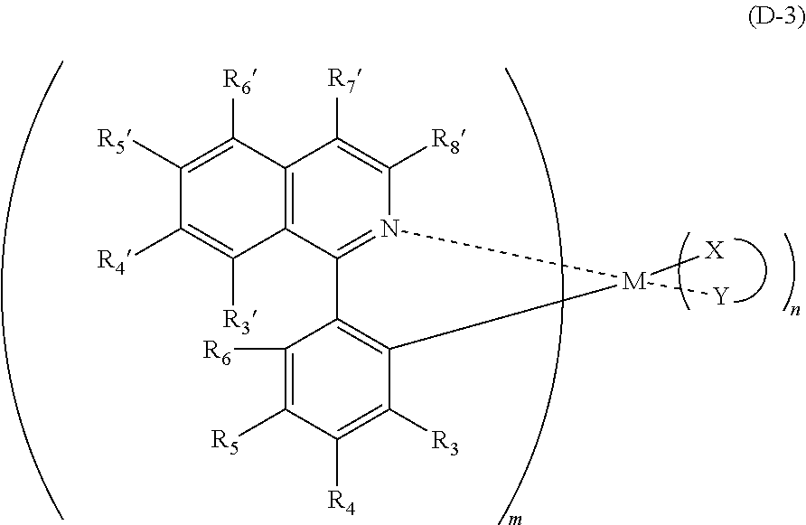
C1([R6])=C([R5])C([R4])=C([R3])C2=C1C1=N(C([R8])=C([R7])C3=C1C([R3])=C([R4])C([R5])=C3[R6])[M]2([Y])[X]
